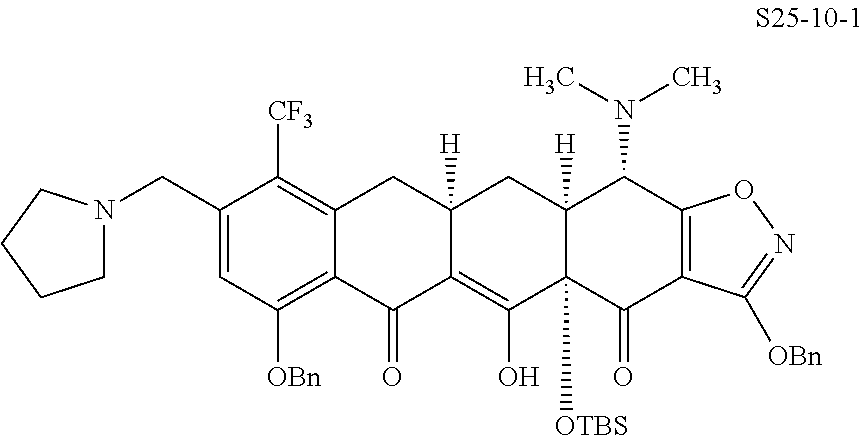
C1(CN2CCCC2)=CC([OBn])=C2C(=C1[CF3])CC1([H])C(=C(O)C3([OTBS])C([H])(C1)C(N(C)C)C1=C(C3=O)C([OBn])=NO1)C2=O
